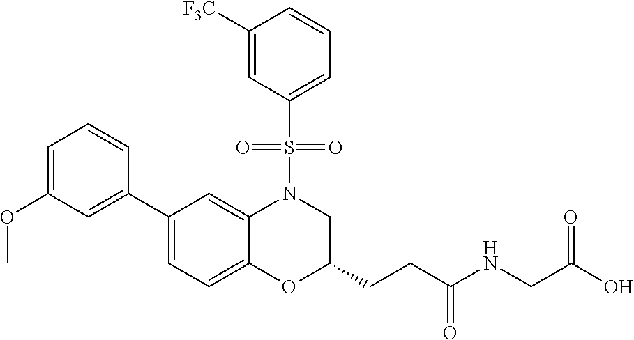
C1=C(OC)C=C(C2=CC=C3C(=C2)N(S(C2=CC=CC([F3C])=C2)(=O)=O)CC(CCC(NCC(=O)O)=O)O3)C=C1
